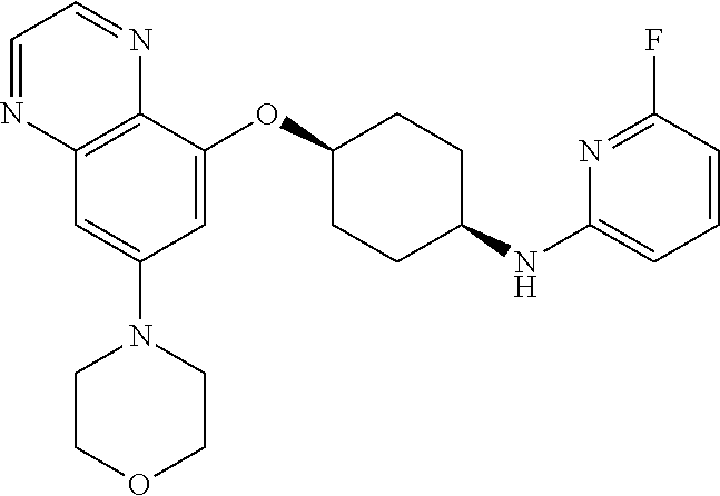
C12=C(C(OC3CCC(NC4=CC=CC(F)=N4)CC3)=CC(N3CCOCC3)=C1)N=CC=N2
